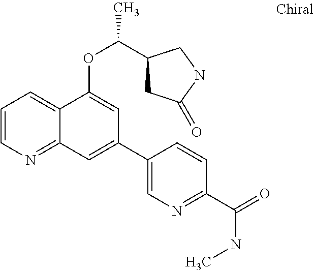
C1=CN=C2C(=C1)C(OC(C1CC(=O)NC1)C)=CC(C1=CN=C(C(NC)=O)C=C1)=C2
